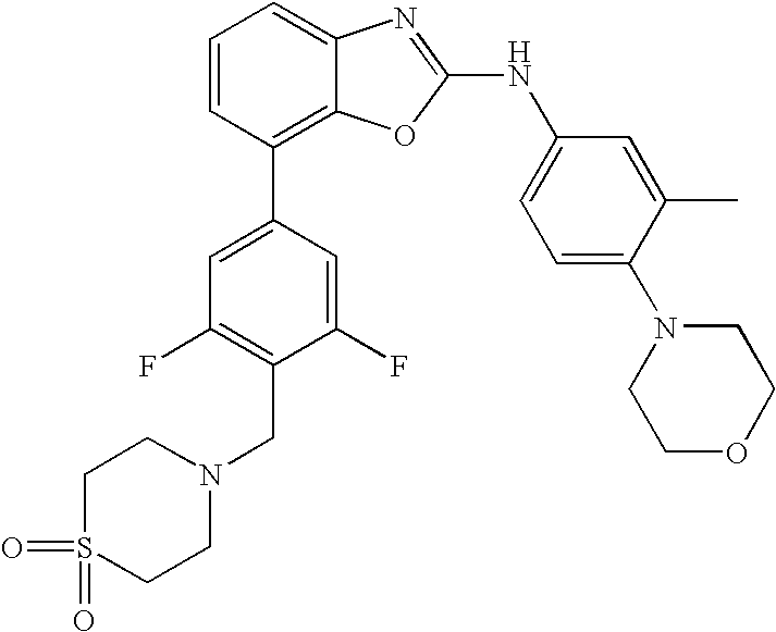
C1=CC(C2=CC(F)=C(CN3CCS(=O)(=O)CC3)C(F)=C2)=C2C(=C1)N=C(NC1=CC=C(N3CCOCC3)C(C)=C1)O2
